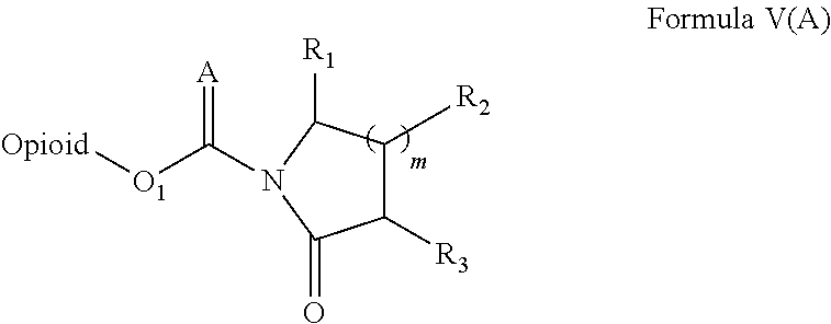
[Opioid][O1]C(=[A])N1C([R1])C([R2])C([R3])C1=O
